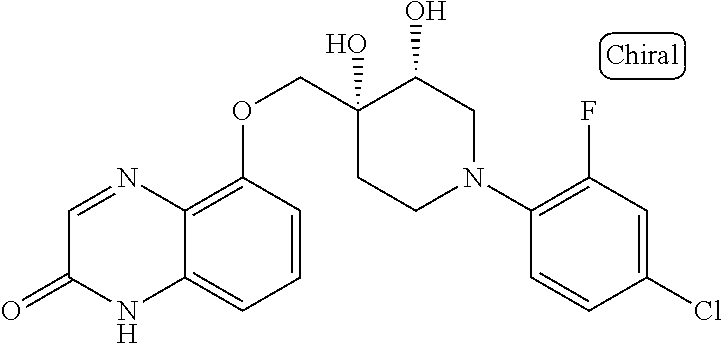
C1(N2CC(O)C(O)(COC3=C4C(=CC=C3)NC(=O)C=N4)CC2)=C(F)C=C(Cl)C=C1
